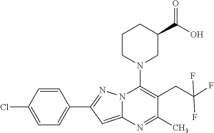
C1=CC(Cl)=CC=C1C1=NN2C(=C1)N=C(C)C(CC(F)(F)F)=C2N1CC(C(O)=O)CCC1
